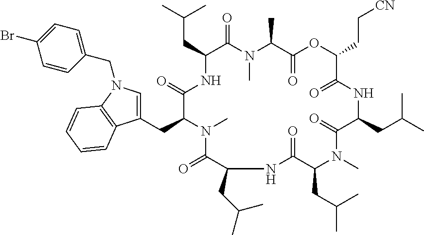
C(C1C(=O)N(C)C(C)C(=O)OC(CC[CN])C(=O)NC(CC(C)C)C(=O)N(C)C(CC(C)C)C(=O)NC(CC(C)C)C(=O)N(C)C(CC2=CN(CC3=CC=C(Br)C=C3)C3=C2C=CC=C3)C(=O)N1)C(C)C
